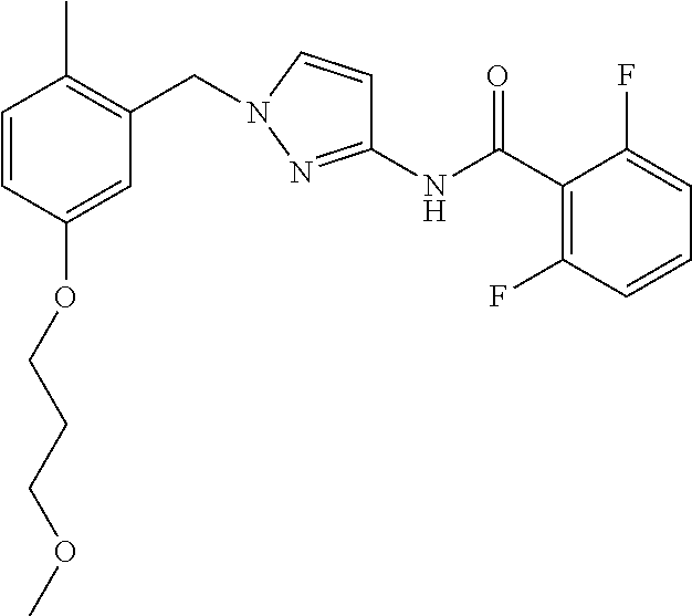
C1=CC(OCCCOC)=CC(CN2C=CC(NC(C3=C(F)C=CC=C3F)=O)=N2)=C1C
